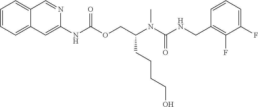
C1=CC(CNC(N(C(COC(NC2=CC3=CC=CC=C3C=N2)=O)CCCCO)C)=O)=C(F)C(F)=C1
